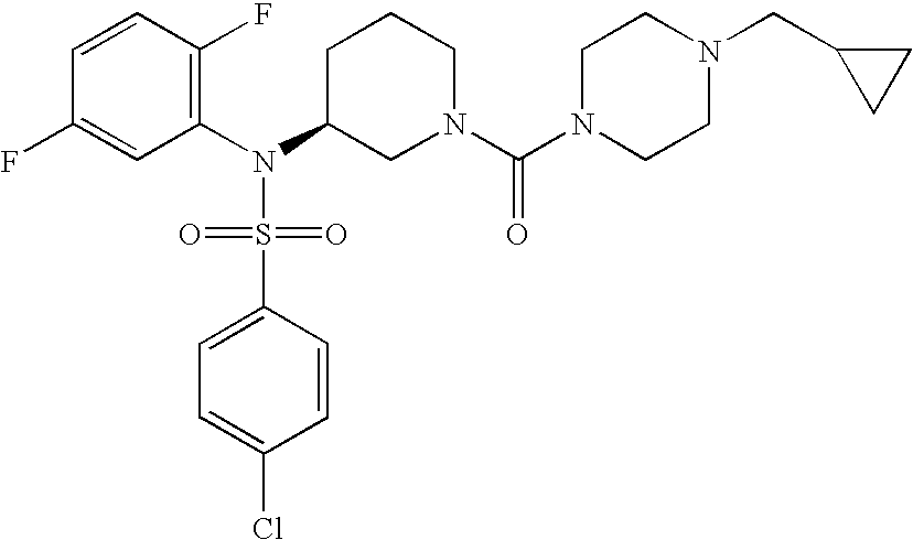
C1=CC(F)=C(N(C2CN(C(N3CCN(CC4CC4)CC3)=O)CCC2)S(=O)(=O)C2=CC=C(Cl)C=C2)C=C1F
